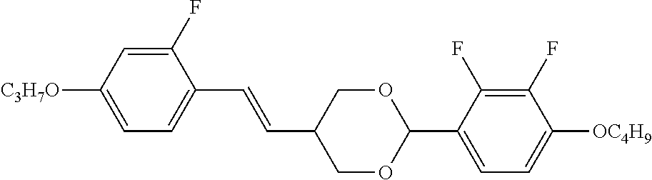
C1(F)=CC([C3H7O])=CC=C1C=CC1COC(C2=CC=C([OC4H9])C(F)=C2F)OC1
